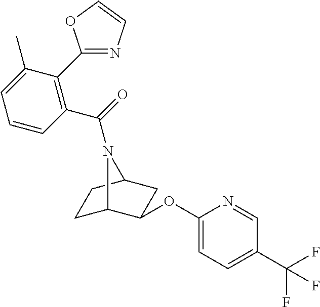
C1C2C(OC3=CC=C(C(F)(F)F)C=N3)CC(C1)N2C(=O)C1=C(C2=NC=CO2)C(C)=CC=C1
